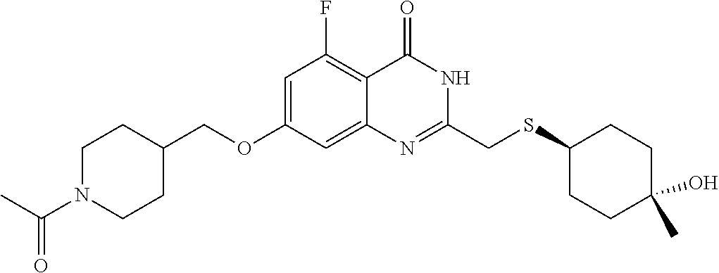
C1=C(OCC2CCN(C(C)=O)CC2)C=C2C(=C1F)C(=O)NC(CSC1CCC(C)(O)CC1)=N2
